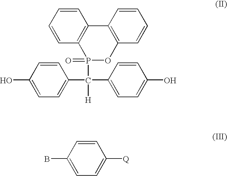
C1=C(O)C=CC(C(P2(=O)OC3=C(C4=C2C=CC=C4)C=CC=C3)([H])C2=CC=C(O)C=C2)=C1.C1=CC(B)=CC=C1[Q]
